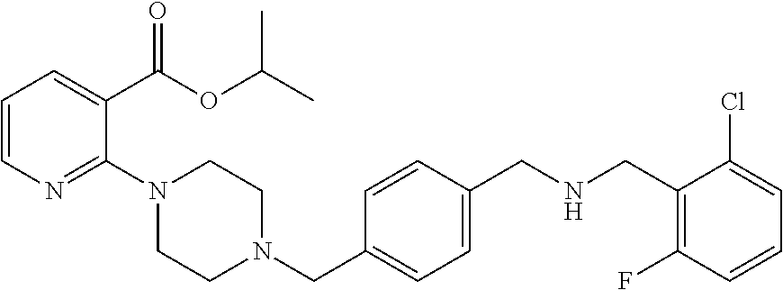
C1=CN=C(N2CCN(CC3=CC=C(CNCC4=C(F)C=CC=C4Cl)C=C3)CC2)C(C(OC(C)C)=O)=C1
